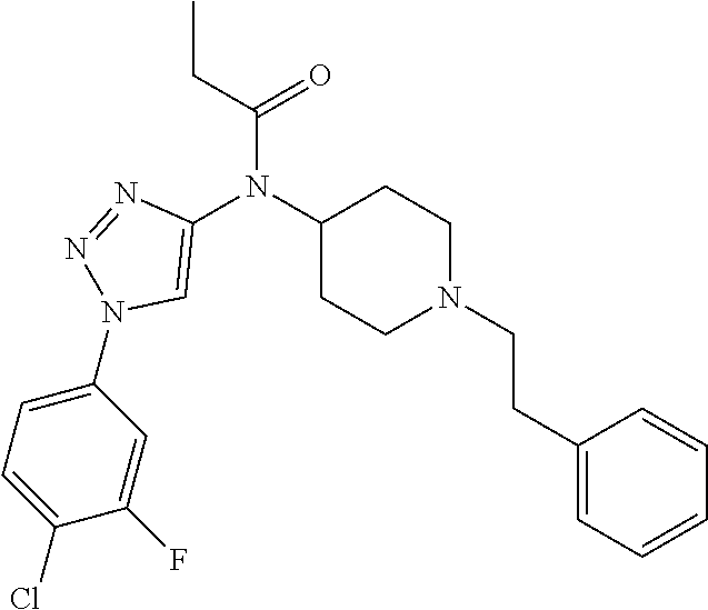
C1(N(C2=CN(C3=CC=C(Cl)C(F)=C3)N=N2)C(CC)=O)CCN(CCC2=CC=CC=C2)CC1
